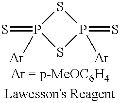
P1(=S)([Ar])SP(=S)([Ar])S1
